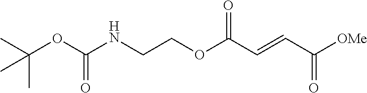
C(NCCOC(C=CC([OMe])=O)=O)(OC(C)(C)C)=O
